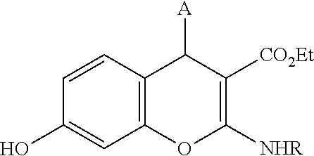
C12=C(C=CC(O)=C1)C([A])C([CO2Et])=C([NHR])O2
